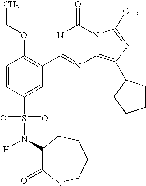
C1=CC(S(N([H])C2C(=O)NCCCC2)(=O)=O)=CC(C2=NC3=C(C4CCCC4)N=C(C)N3C(=O)N2)=C1OCC
